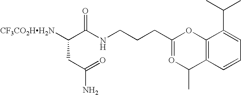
[CF3CO2HH2N]C(C(NCCCC1=OC(C)C2=C(O1)C(C(C)C)=CC=C2)=O)CC(N)=O
